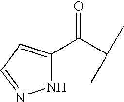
C(C(C)C)(C1=CC=NN1)=O
